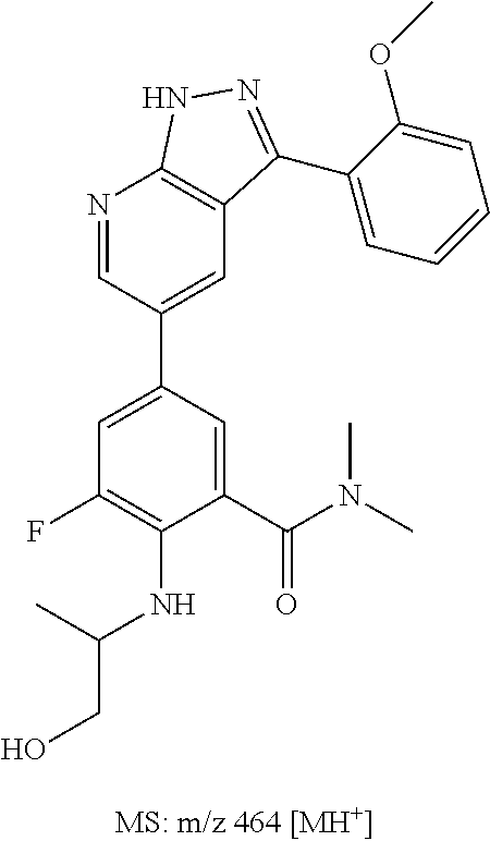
C1=C(C(N(C)C)=O)C(NC(CO)C)=C(F)C=C1C1=CC2=C(N=C1)NN=C2C1=CC=CC=C1OC
